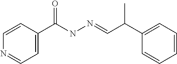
C1=CC(C(NN=CC(C)C2=CC=CC=C2)=O)=CC=N1
